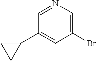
C1(Br)=CN=CC(C2CC2)=C1
